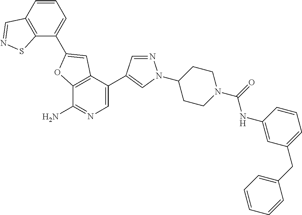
C12=C(C(C3=CN(C4CCN(C(=O)NC5=CC(CC6=CC=CC=C6)=CC=C5)CC4)N=C3)=CN=C1N)C=C(C1=CC=CC3=C1SN=C3)O2
